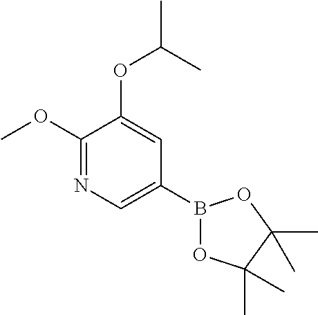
C1(OC)=NC=C(B2OC(C)(C)C(C)(C)O2)C=C1OC(C)C
